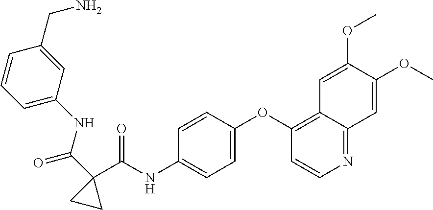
C1=C(OC2=C3C(=NC=C2)C=C(OC)C(OC)=C3)C=CC(NC(C2(C(NC3=CC=CC(CN)=C3)=O)CC2)=O)=C1
